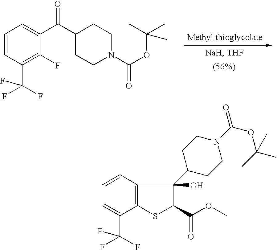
C12=C(C(C(F)(F)F)=CC=C1)SC(C(OC)=O)C2(C1CCN(C(=O)OC(C)(C)C)CC1)O.C1=CC(C(F)(F)F)=C(F)C(C(C2CCN(C(OC(C)(C)C)=O)CC2)=O)=C1
